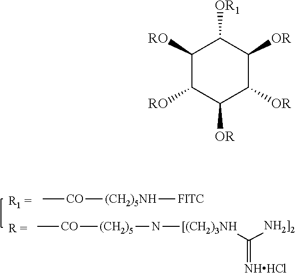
C[CO][(CH2)5]N[[(CH2)3NH]C([NH2]2])=[NHHCl].C[CO][(CH2)5NH][FITC].C1([RO])C([RO])C([OR])C([OR])C([OR])C1[OR1]
